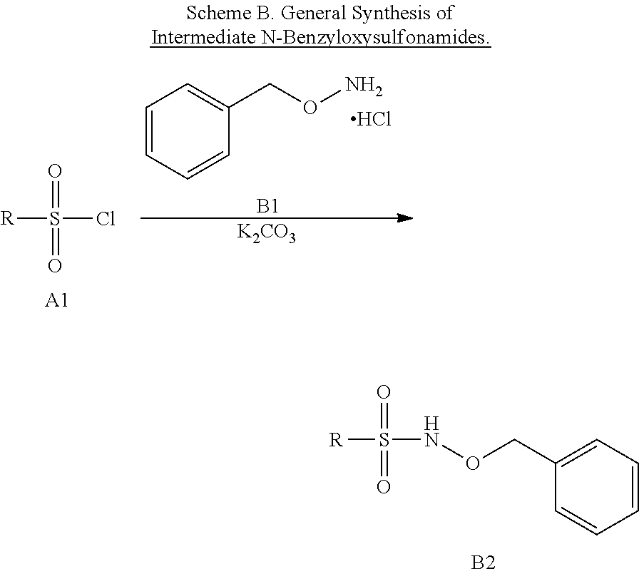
S([R])(=O)(=O)NOCC1=CC=CC=C1.[B2].S(Cl)([R])(=O)=O.[A1].C1=CC=CC(CON)=C1.Cl.[B1].[K2CO3]
